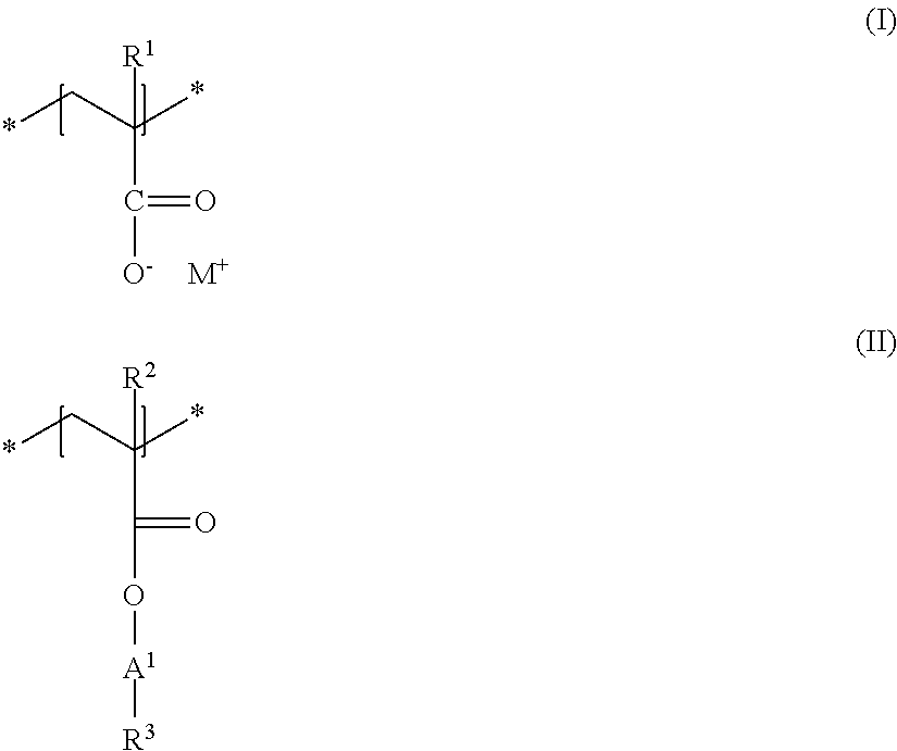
*CC(*)([R1])C(=O)[O-].[M+].*CC(*)([R2])C(=O)O[A1][R3]
